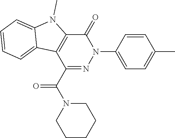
C1=CC(N2C(=O)C3=C(C(C(=O)N4CCCCC4)=N2)C2=CC=CC=C2N3C)=CC=C1C
